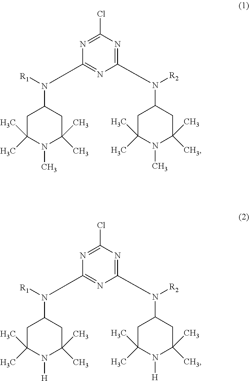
C1C(C)(C)N(C)C(C)(C)CC1N([R1])C1=NC(N([R2])C2CC(C)(C)N(C)C(C)(C)C2)=NC(Cl)=N1.C1C(C)(C)N([H])C(C)(C)CC1N([R1])C1=NC(N([R2])C2CC(C)(C)N([H])C(C)(C)C2)=NC(Cl)=N1
